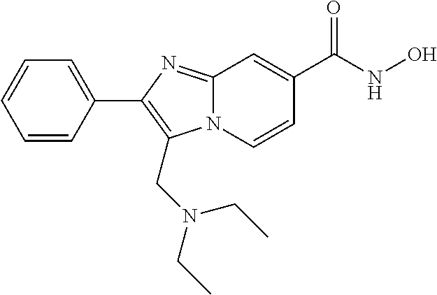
N12C(=NC(C3=CC=CC=C3)=C1CN(CC)CC)C=C(C(NO)=O)C=C2
